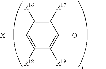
C1([R17])=C([R16])C([X])=C([R18])C([R19])=C1OC
